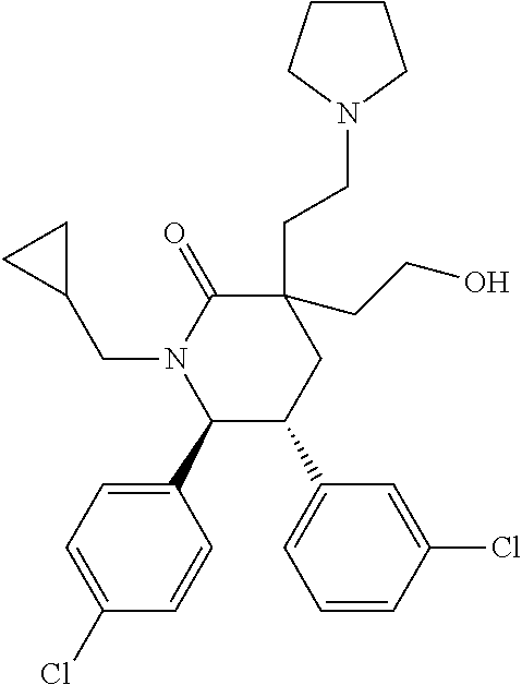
C1(C2=CC=C(Cl)C=C2)C(C2=CC=CC(Cl)=C2)CC(CCN2CCCC2)(CCO)C(=O)N1CC1CC1
